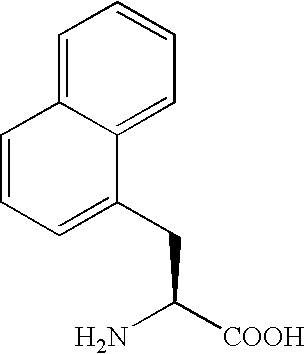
NC([COOH])CC1=CC=CC2=CC=CC=C12
